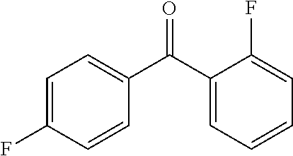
C1=C(F)C=CC(C(C2=CC=CC=C2F)=O)=C1
